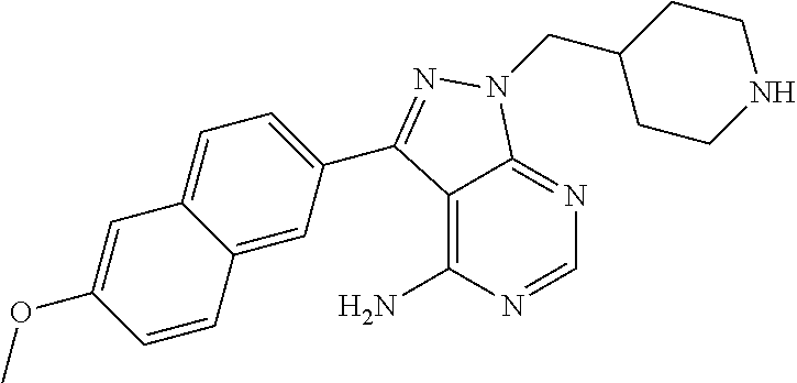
C1=NC(N)=C2C(=N1)N(CC1CCNCC1)N=C2C1=CC=C2C(=C1)C=CC(OC)=C2
